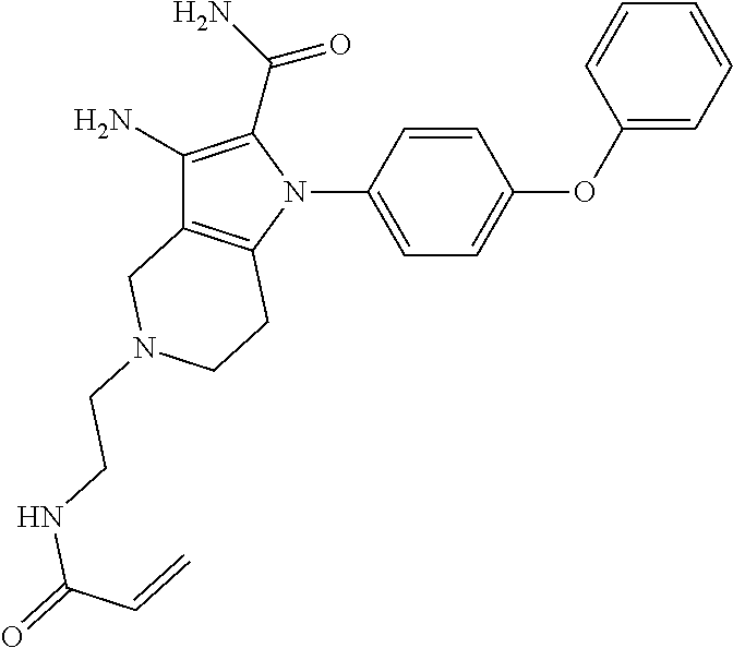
C1(N)=C(C(N)=O)N(C2=CC=C(OC3=CC=CC=C3)C=C2)C2=C1CN(CCNC(=O)C=C)CC2
